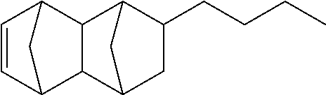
C1=CC2C3C(C1C2)C1C(CCCC)CC3C1
